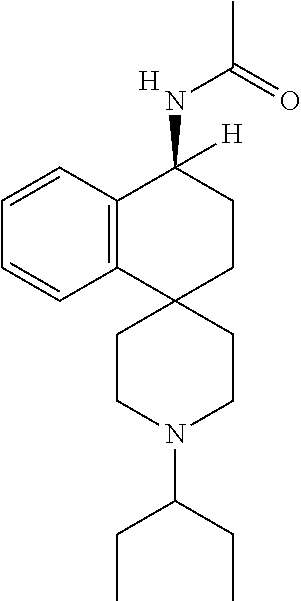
C12=C(C=CC=C1)C(NC(C)=O)([H])CCC21CCN(C(CC)CC)CC1.[H]
